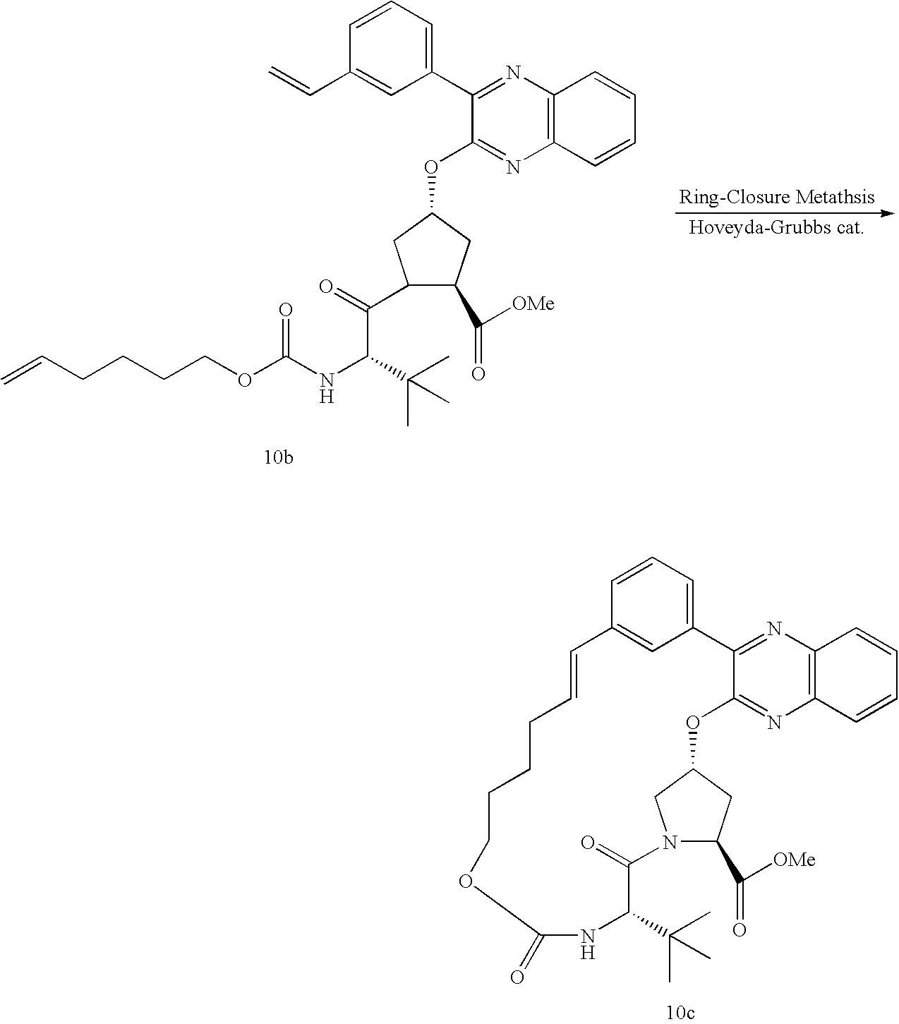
C1=CC=C(C2=NC3=C(N=C2OC2CC(C(C(NC(=O)OCCCCC=C)C(C)(C)C)=O)C(C(=O)[OMe])C2)C=CC=C3)C=C1C=C.C1=CC=C2C=C1C=CCCCCOC(=O)NC(C(C)(C)C)C(=O)N1CC(OC3=NC4=C(N=C23)C=CC=C4)CC1C(=O)[OMe]
